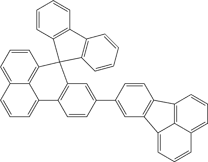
C1=CC=C2C3=C1C1(C4=C(C3=CC=C2)C=CC(C2=CC3=C(C=C2)C2=C5C(=CC=C2)C=CC=C35)=C4)C2=C(C=CC=C2)C2=C1C=CC=C2
